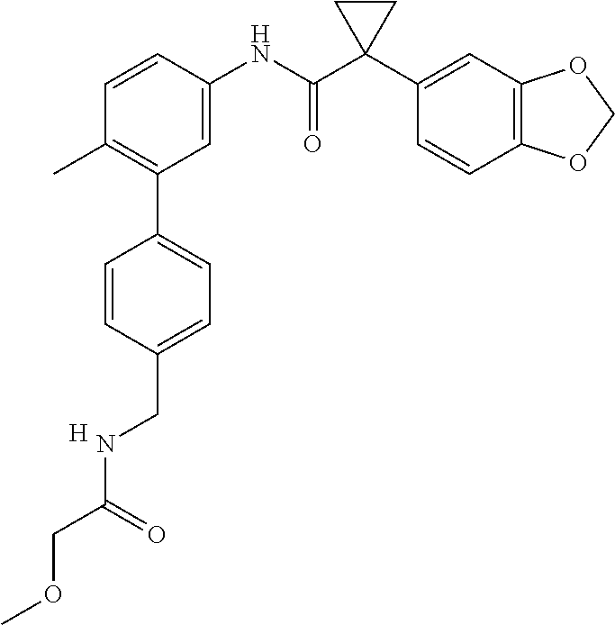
C1=C(NC(C2(C3=CC4=C(C=C3)OCO4)CC2)=O)C=CC(C)=C1C1=CC=C(CNC(COC)=O)C=C1.[H]
